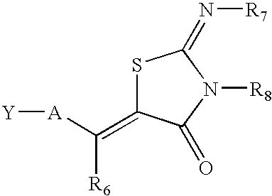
C(=C1SC(=N[R7])N([R8])C1=O)([R6])[A][Y]
